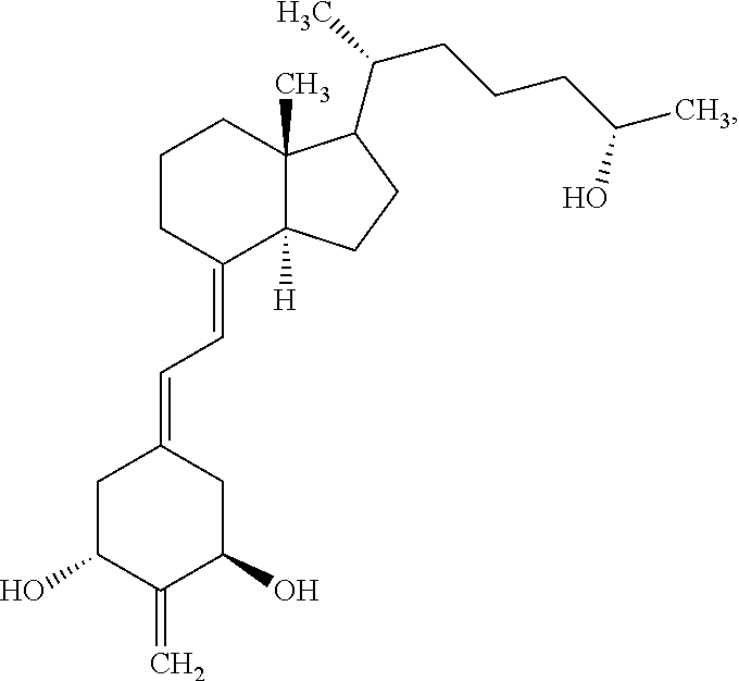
C1C(O)C(=C)C(O)CC1=CC=C1CCCC2(C)C1([H])CCC2C(C)CCCC(O)C
